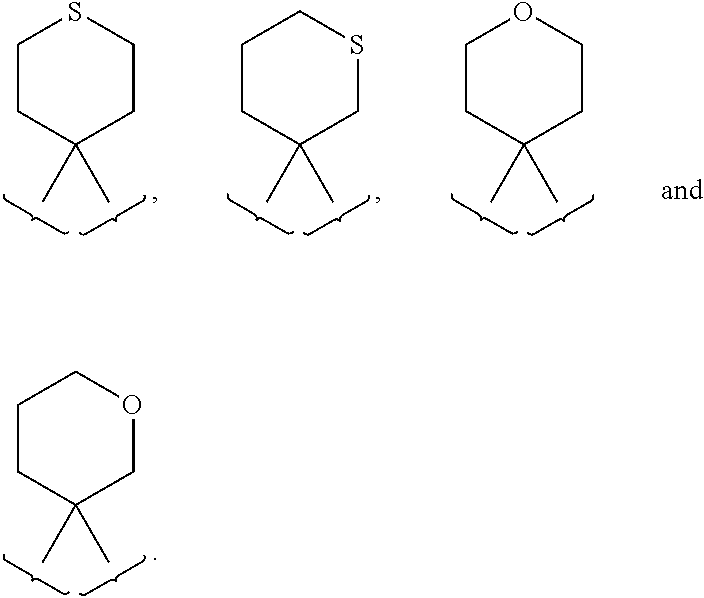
C1(C)(C)COCCC1.C1(C)(C)CSCCC1.C1(C)(C)CCSCC1.C1(C)(C)CCOCC1
